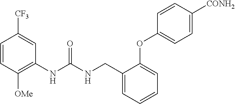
C1=CC([OMe])=C(NC(NCC2=CC=CC=C2OC2=CC=C([CONH2])C=C2)=O)C=C1[CF3]
